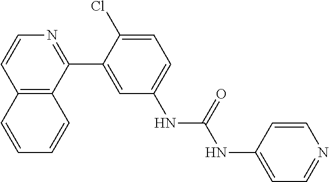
C12=C(C(C3=CC(NC(NC4=CC=NC=C4)=O)=CC=C3Cl)=NC=C1)C=CC=C2
